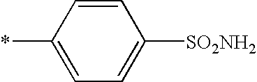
C1=CC([SO2NH2])=CC=C1*
